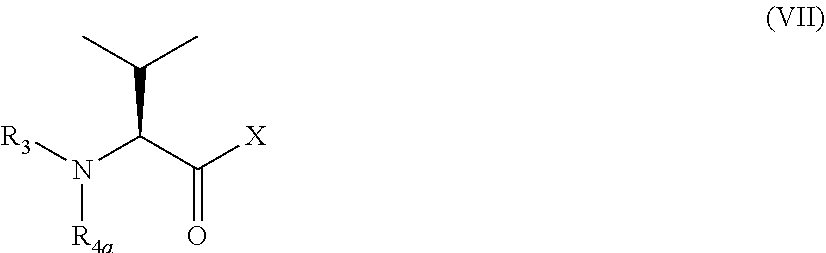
C(C(N([R4a])[R3])C(=O)[X])(C)C
